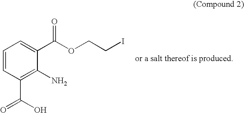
C1=CC(C(=O)O)=C(N)C(C(OCCI)=O)=C1
